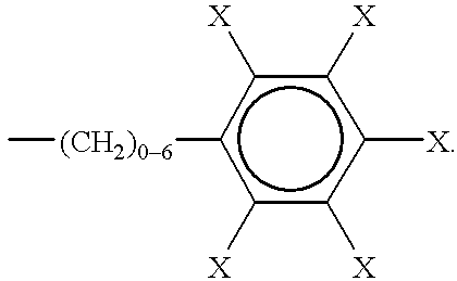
[(CH2)06](c1c([X])c([X])c([X])c([X])c1[X])C
